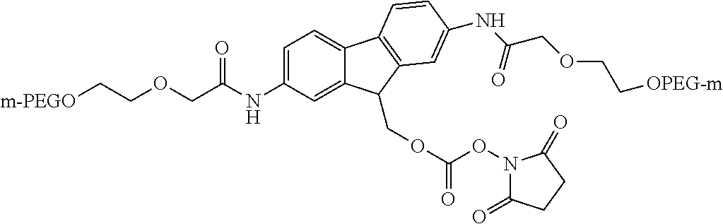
[m-PEGO]CCOCC(NC1=CC=C2C(=C1)C(COC(=O)ON1C(=O)CCC1=O)C1=C2C=CC(NC(COCC[OPEG-m])=O)=C1)=O
